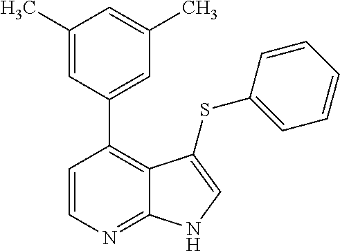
C1(C)=CC(C2=C3C(=NC=C2)NC=C3SC2=CC=CC=C2)=CC(C)=C1
